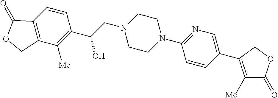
C1([Me])=C(C2=CN=C(N3CCN(CC(C4=C([Me])C5=C(C=C4)C(=O)OC5)O)CC3)C=C2)COC1=O
